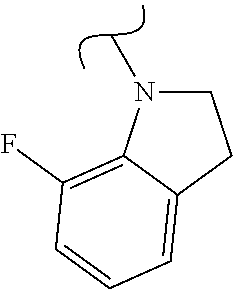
C1CC2=CC=CC(F)=C2N1C
